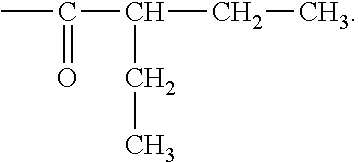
C(CC)(CC)C(C)=O
